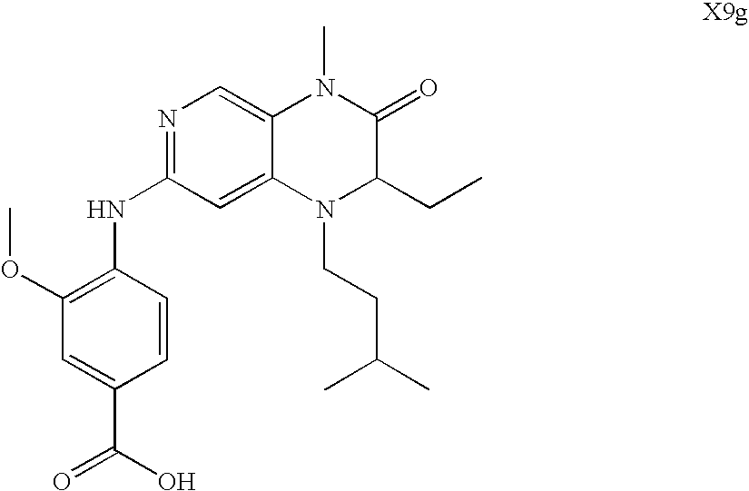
N1=C(NC2=C(OC)C=C(C(O)=O)C=C2)C=C2C(=C1)N(C)C(=O)C(CC)N2CCC(C)C
